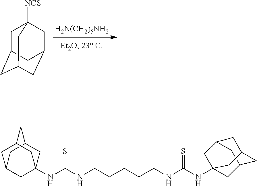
[H2N(CH2)5NH2].[NCS]C12CC3CC(CC(C1)C3)C2.N(C(NCCCCCNC(NC12CC3CC(C1)CC(C2)C3)=S)=S)C12CC3CC(CC(C1)C3)C2
